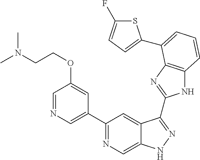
C1(C2=NC=C3C(=C2)C(C2=NC4=C(N2)C=CC=C4C2=CC=C(F)S2)=NN3)=CN=CC(OCCN(C)C)=C1
